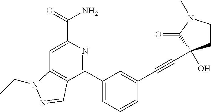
C1=C(C(=O)N)N=C(C2=CC=CC(C#CC3(O)CCN(C)C3=O)=C2)C2=C1N(CC)N=C2
